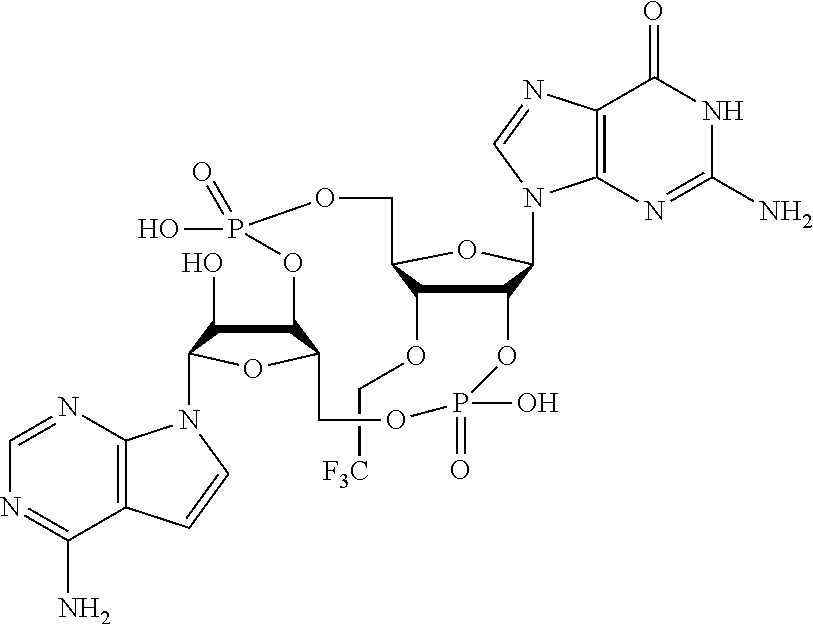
C(OC1C2C(N3C4=C(C(=O)NC(N)=N4)N=C3)OC1COP(O)(=O)OC1C(O)C(N3C4=C(C(N)=NC=N4)C=C3)OC1COP(=O)(O)O2)[F3C]
